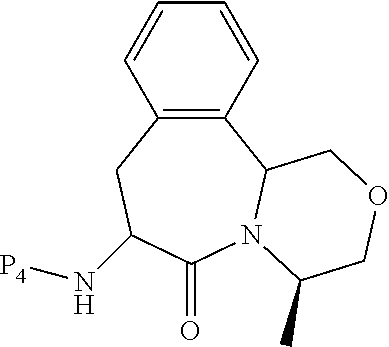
C12=C(C=CC=C1)C1N(C(=O)C(N[P4])C2)C(C)COC1
